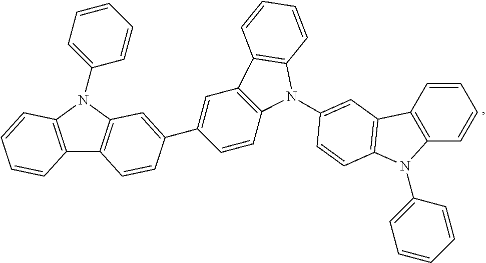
C12=C(N(C3=CC=CC=C3)C3=C1C=CC(C1=CC4=C(C=C1)N(C1=CC5=C(N(C6=CC=CC=C6)C6=C5C=CC=C6)C=C1)C1=C4C=CC=C1)=C3)C=CC=C2
